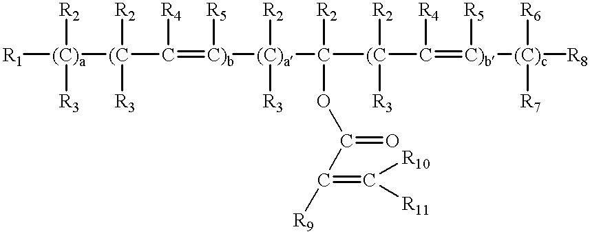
[R1][(C)a]([(C](C(=[C)b]([R5])[(C)a]([R2])([R3])C([(C](C(=[C)b]([R5])[(C)c]([R6])([R7])[R8])[R4])([R2])[R3])([R2])OC(C(=C([R10])[R11])[R9])=O)[R4])([R2])[R3])([R2])[R3]
